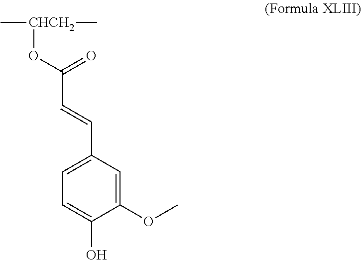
C[CHCH2](C)OC(C=CC1=CC=C(O)C(OC)=C1)=O
